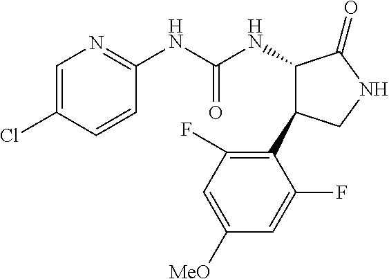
C1=C(Cl)C=CC(NC(NC2C(C3=C(F)C=C([MeO])C=C3F)CNC2=O)=O)=N1
